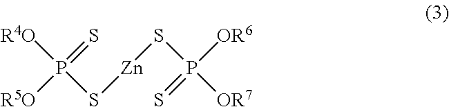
[R4O]P(S[Zn]SP([OR7])([OR6])=S)(=S)[R5O]
